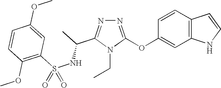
N1=C(OC2=CC3=C(C=C2)C=CN3)N(CC)C(C(C)NS(C2=C(OC)C=CC(OC)=C2)(=O)=O)=N1
